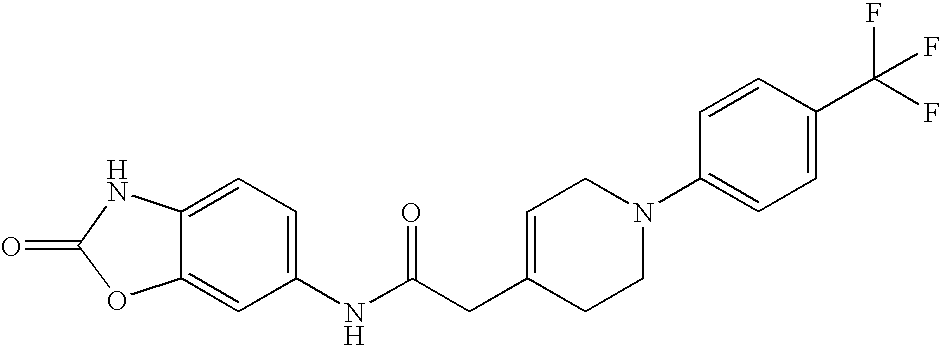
C12=CC(NC(CC3=CCN(C4=CC=C(C(F)(F)F)C=C4)CC3)=O)=CC=C1NC(=O)O2
